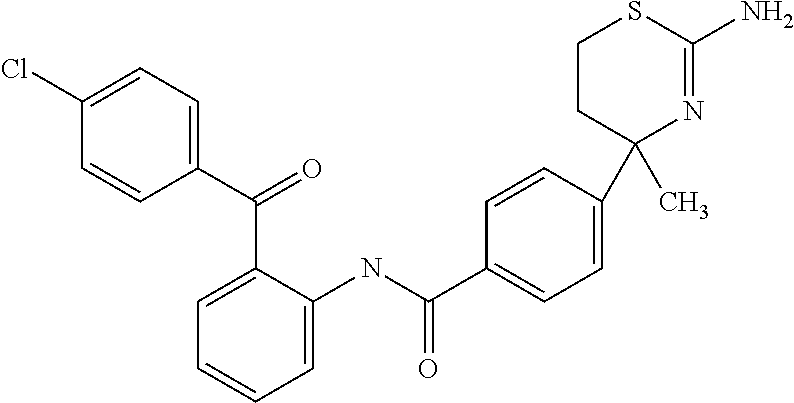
C1CC(C2=CC=C(C(NC3=CC=CC=C3C(C3=CC=C(Cl)C=C3)=O)=O)C=C2)(C)N=C(N)S1
